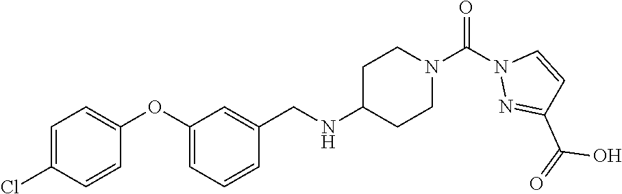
C1=C(Cl)C=CC(OC2=CC=CC(CNC3CCN(C(=O)N4N=C(C(O)=O)C=C4)CC3)=C2)=C1
